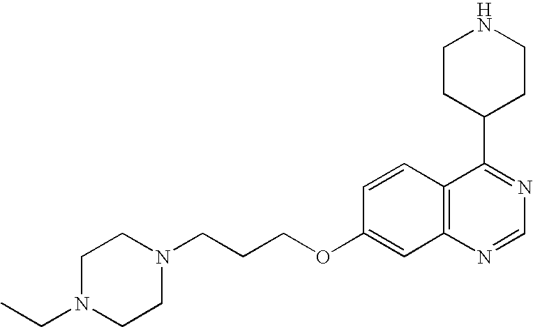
CCN1CCN(CCCOC2=CC3=C(C=C2)C(C2CCNCC2)=NC=N3)CC1
